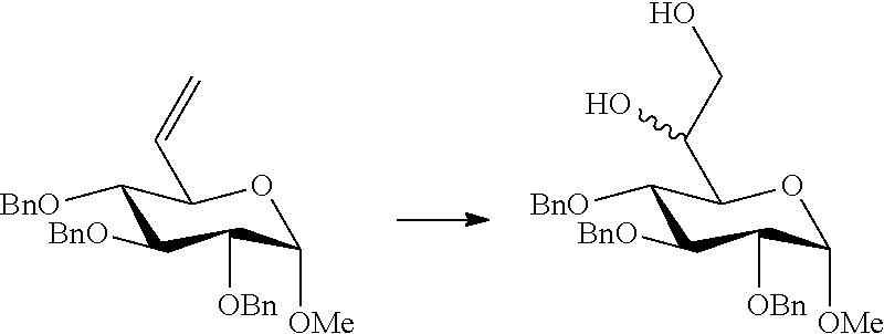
C1([BnO])C([BnO])C([OBn])C([OMe])OC1C=C.C1([BnO])C([BnO])C([OBn])C([OMe])OC1C(CO)O
